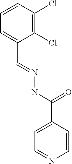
C1=CC(Cl)=C(Cl)C(C=NNC(=O)C2=CC=NC=C2)=C1
